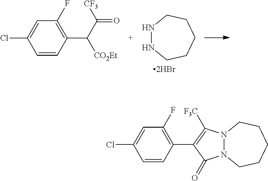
ClC1=CC(F)=C(C2=C([F3C])N3N(C2=O)CCCCC3)C=C1.ClC1=CC(F)=C(C([CO2Et])C([CF3])=O)C=C1.N1NCCCCC1
